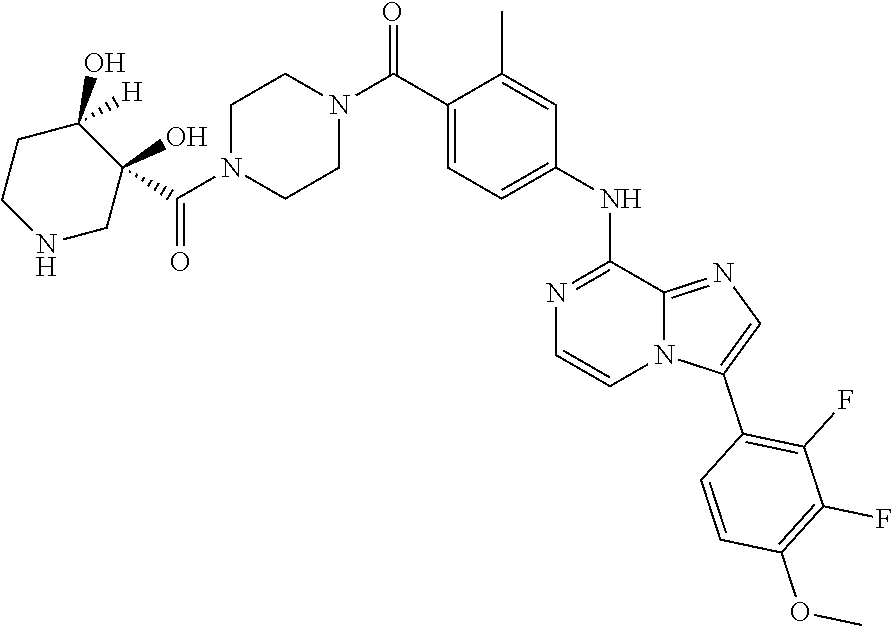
C1N(C(=O)C2(O)C(O)([H])CCNC2)CCN(C(C2=CC=C(NC3=NC=CN4C3=NC=C4C3=C(F)C(F)=C(OC)C=C3)C=C2C)=O)C1
